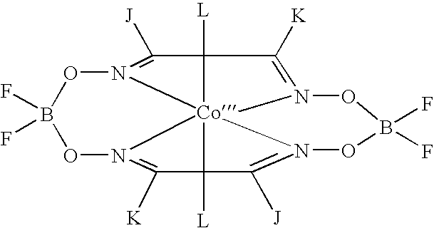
O1N2=C([J])C3([L])[Co]2456N(=C([K])C4([L])C([J])=N5OB(F)(F)ON6=C3[K])OB1(F)F
